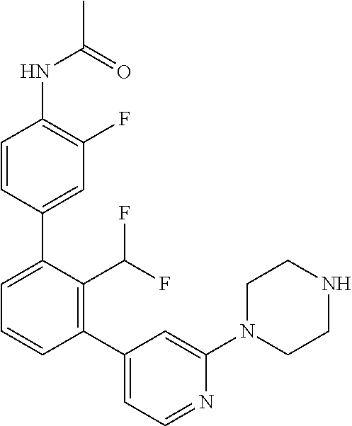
N(C1=C(F)C=C(C2=CC=CC(C3=CC=NC(N4CCNCC4)=C3)=C2C(F)F)C=C1)C(C)=O
